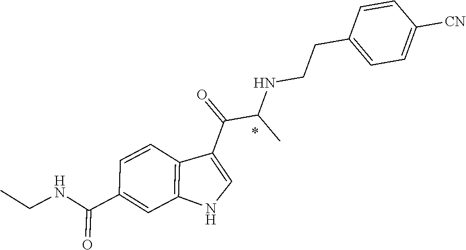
C12=C(C=CC(C(NCC)=O)=C1)C(C(=O)C(C)NCCC1=CC=C([CN])C=C1)=CN2
